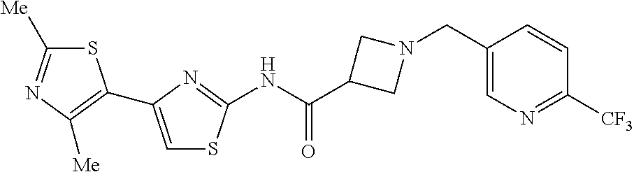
S1C([Me])=NC([Me])=C1C1=CSC(NC(=O)C2CN(CC3=CN=C([CF3])C=C3)C2)=N1
